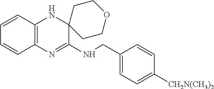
C1=CC2=C(C=C1)N=C(NCC1=CC=C([CH2N(CH3)2])C=C1)C1(N2)CCOCC1
